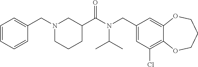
C1(CN(C(C)C)C(=O)C2CCCN(CC3=CC=CC=C3)C2)=CC(Cl)=C2C(=C1)OCCCO2
